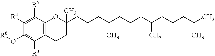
C1([R4])=C([R5])C2=C(C([R3])=C1O[R6])CCC(CCCC(CCCC(CCCC(C)C)C)C)(C)O2
